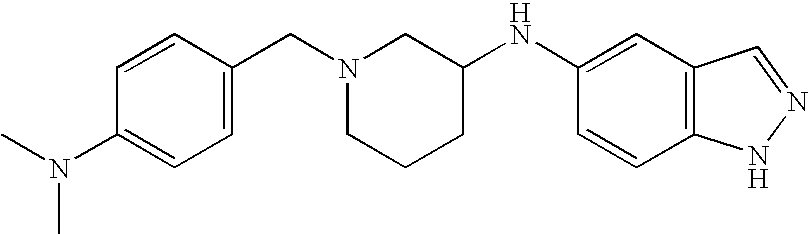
C1=CC(CN2CCCC(NC3=CC4=C(C=C3)NN=C4)C2)=CC=C1N(C)C
